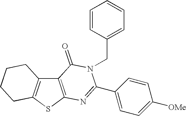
C12=C(SC3=C1CCCC3)N=C(C1=CC=C([OMe])C=C1)N(CC1=CC=CC=C1)C2=O
